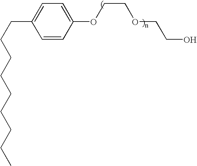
C1=CC(OCCOCCO)=CC=C1CCCCCCCCC
